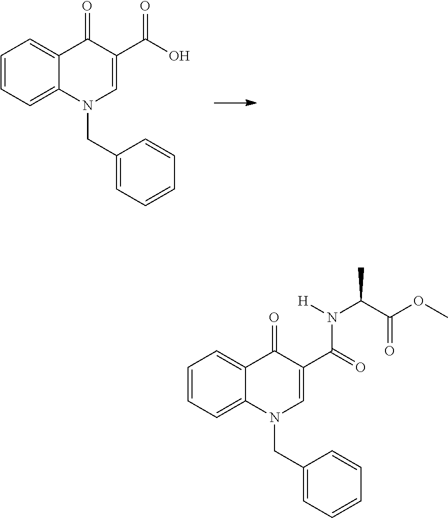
C1=CC=C2C(=C1)C(=O)C(C(O)=O)=CN2CC1=CC=CC=C1.C1=CC=C2C(=C1)C(=O)C(C(=O)N([H])C(C(OC)=O)C)=CN2CC1=CC=CC=C1
